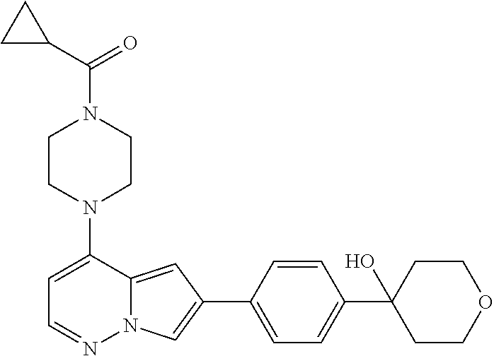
N1(C2=CC=NN3C2=CC(C2=CC=C(C4(O)CCOCC4)C=C2)=C3)CCN(C(C2CC2)=O)CC1
